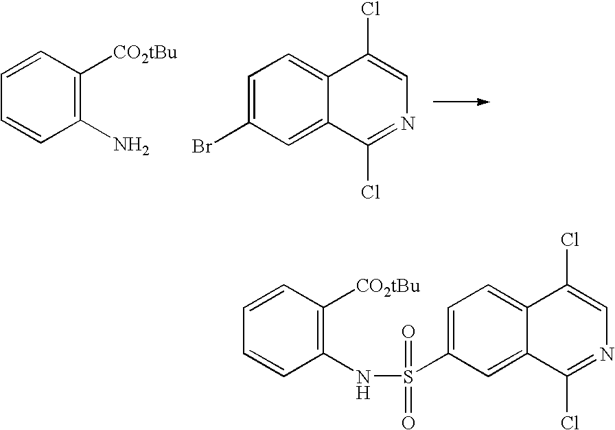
C1=CC([CO2tBu])=C(N)C=C1.C1=C(Br)C=C2C(=C1)C(Cl)=CN=C2Cl.C1=CC([CO2tBu])=C(NS(=O)(=O)C2=CC=C3C(=C2)C(Cl)=NC=C3Cl)C=C1
